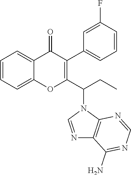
C1=CC=C2C(=C1)OC(C(N1C3=C(N=C1)C(N)=NC=N3)CC)=C(C1=CC=CC(F)=C1)C2=O
